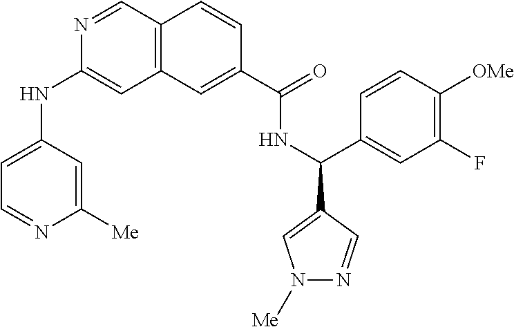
N1=CC2=C(C=C1NC1=CC=NC([Me])=C1)C=C(C(=O)NC(C1=CC(F)=C([OMe])C=C1)C1=CN([Me])N=C1)C=C2
